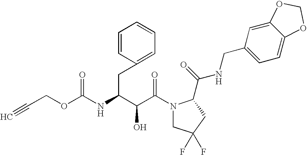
C(C(N1CC(F)(F)CC1C(NCC1=CC=C2C(=C1)OCO2)=O)=O)(O)C(CC1=CC=CC=C1)NC(=O)OCC#C
